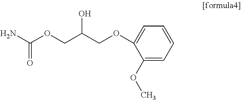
C(OCC(COC1=CC=CC=C1OC)O)(N)=O
